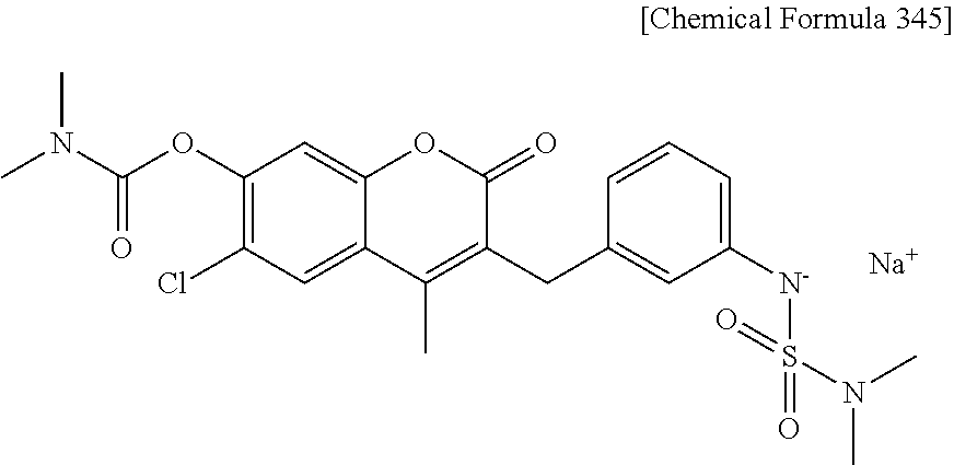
C1=C2C(=CC(Cl)=C1OC(=O)N(C)C)C(C)=C(CC1=CC([N-]S(=O)(=O)N(C)C)=CC=C1)C(=O)O2.[Na]
